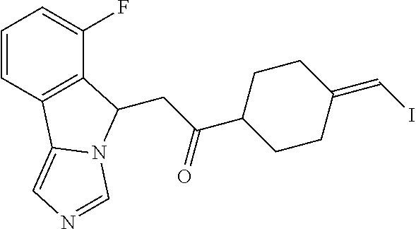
C1=CC2=C(C(F)=C1)C(CC(C1CCC(=CI)CC1)=O)N1C2=CN=C1
